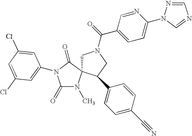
ClC1=CC(N2C(=O)N(C)C3(CN(C(=O)C4=CC=C(N5N=CN=C5)N=C4)CC3C3=CC=C(C#N)C=C3)C2=O)=CC(Cl)=C1
